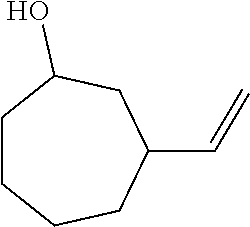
C1CCCC(C=C)CC1O
